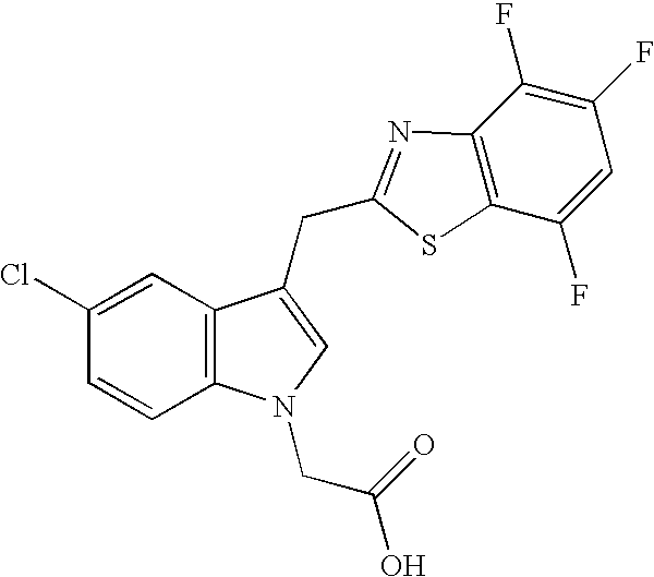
C1=CC2=C(C=C1Cl)C(CC1=NC3=C(C(F)=CC(F)=C3F)S1)=CN2CC(O)=O
